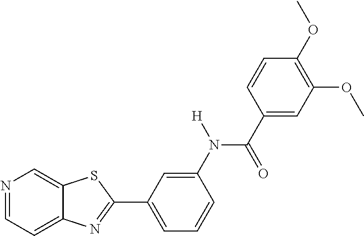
N1=CC=C2C(=C1)SC(C1=CC=CC(N(C(=O)C3=CC(OC)=C(OC)C=C3)[H])=C1)=N2
